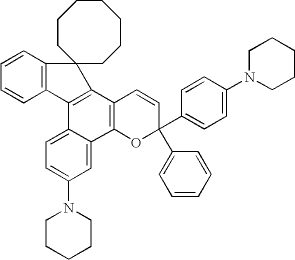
C1=CC2=C(C=C1)C1=C(C3=C(C4=CC(N5CCCCC5)=CC=C14)OC(C1=CC=C(N4CCCCC4)C=C1)(C1=CC=CC=C1)C=C3)C21CCCCCCC1
